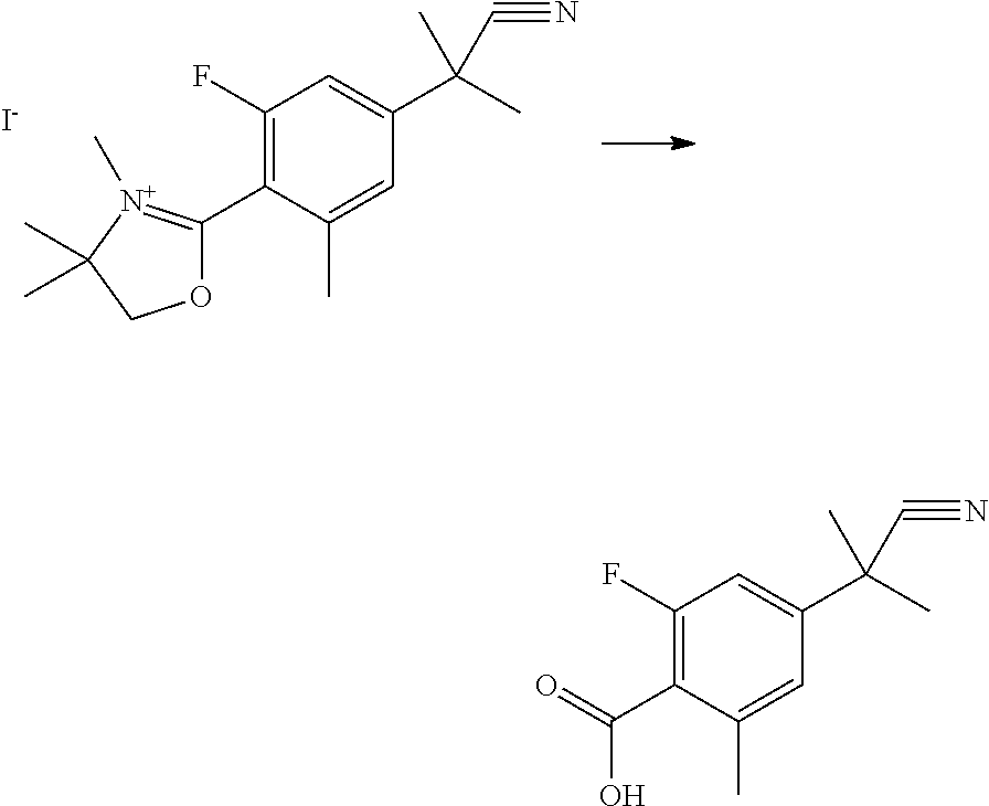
C1(F)=C(C2=[N+](C)C(C)(C)CO2)C(C)=CC(C(C)(C)C#N)=C1.[I-].C1(F)=C(C(O)=O)C(C)=CC(C(C)(C)C#N)=C1
